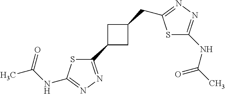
C1(C2CC(CC3=NN=C(NC(C)=O)S3)C2)=NN=C(NC(C)=O)S1
